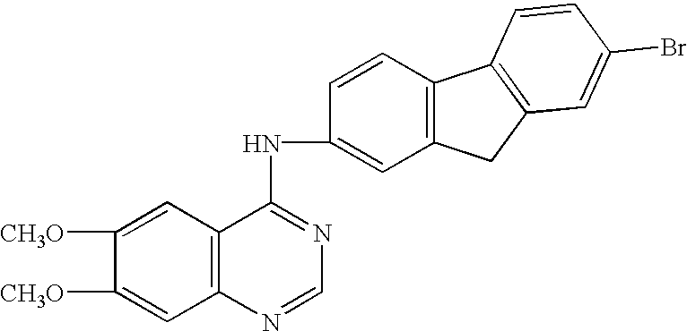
C1([CH3O])=CC2=C(C=C1[CH3O])C(NC1=CC3=C(C=C1)C1=C(C3)C=C(Br)C=C1)=NC=N2
